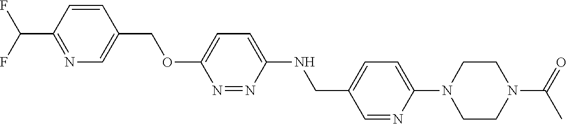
C1=CC(C(F)F)=NC=C1COC1=CC=C(NCC2=CC=C(N3CCN(C(C)=O)CC3)N=C2)N=N1
